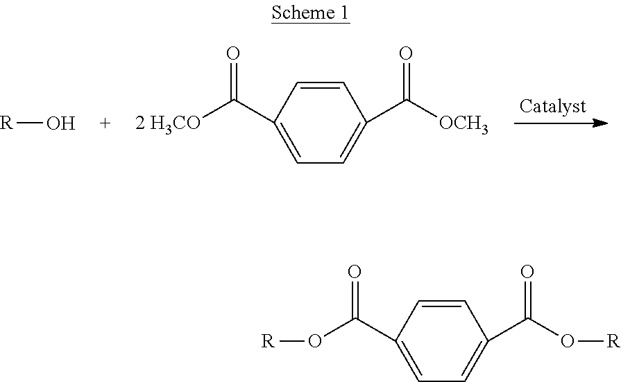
[R]O.[2 H3CO]C(=O)C1=CC=C(C(=O)[OCH3])C=C1.O(C(=O)C1=CC=C(C(=O)O[R])C=C1)[R]
